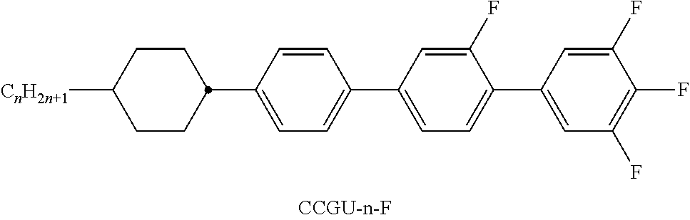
C1=C(C2=CC=C(C3CCC([CnH2n+1])CC3)C=C2)C=C(F)C(C2=CC(F)=C(F)C(F)=C2)=C1
